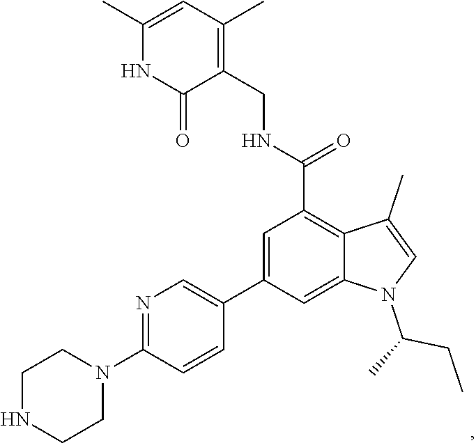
C1(C)=CC(C)=C(CNC(C2=C3C(=CC(C4=CN=C(N5CCNCC5)C=C4)=C2)N(C(C)CC)C=C3C)=O)C(=O)N1
